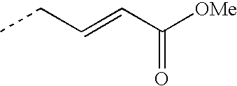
C(CC)=CC(=O)[OMe]
